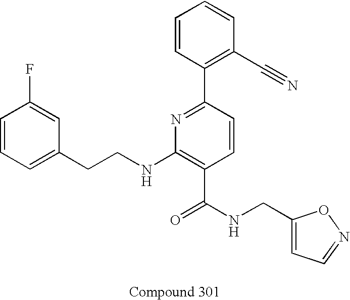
C1=C(CCNC2=C(C(NCC3=CC=NO3)=O)C=CC(C3=C(C#N)C=CC=C3)=N2)C=C(F)C=C1
